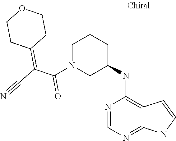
N1=C2C(=C(NC3CN(C(C(=C4CCOCC4)C#N)=O)CCC3)N=C1)C=CN2
